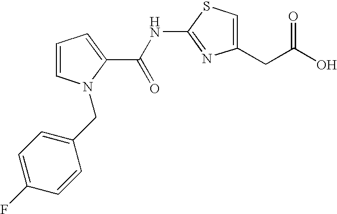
C1=CC=C(C(NC2=NC(CC(O)=O)=CS2)=O)N1CC1=CC=C(F)C=C1
